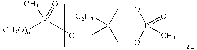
O1CC([C2H5])(COP([(CH3O)n])(C)=O)COP1(=O)C
